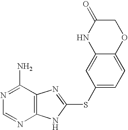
N1=C(N)C2=C(N=C1)NC(SC1=CC=C3C(=C1)NC(=O)CO3)=N2
